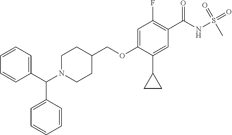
C1(F)=C(C(NS(C)(=O)=O)=O)C=C(C2CC2)C(OCC2CCN(C(C3=CC=CC=C3)C3=CC=CC=C3)CC2)=C1
